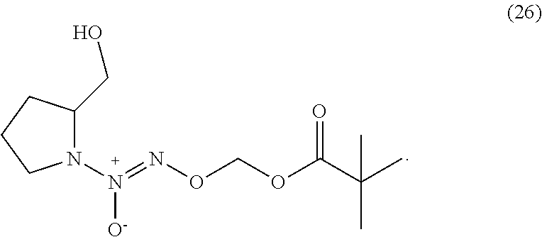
N1(N(=NOCOC(C(C)(C)C)=O)[O-])C(CO)CCC1
